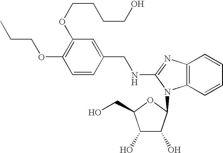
O(C1=C(OCCCCO)C=C(CNC2=NC3=C(C=CC=C3)N2C2C(O)C(O)C(CO)O2)C=C1)CCC
